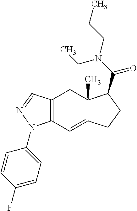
C12=C(C=C3C(C)(C1)C(C(N(CCC)CC)=O)CC3)N(C1=CC=C(F)C=C1)N=C2
